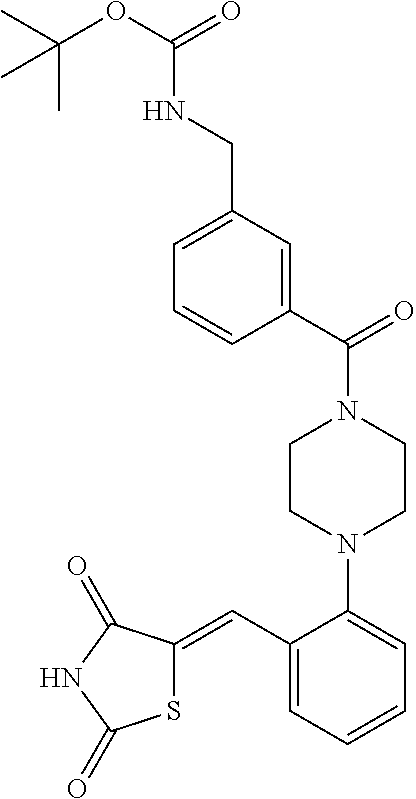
S1C(=CC2=CC=CC=C2N2CCN(C(=O)C3=CC(CNC(OC(C)(C)C)=O)=CC=C3)CC2)C(=O)NC1=O
